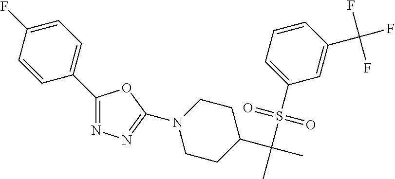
C1(C2=CC=C(F)C=C2)=NN=C(N2CCC(C(C)(S(C3=CC=CC(C(F)(F)F)=C3)(=O)=O)C)CC2)O1
